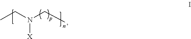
CCN(CC)[X]
